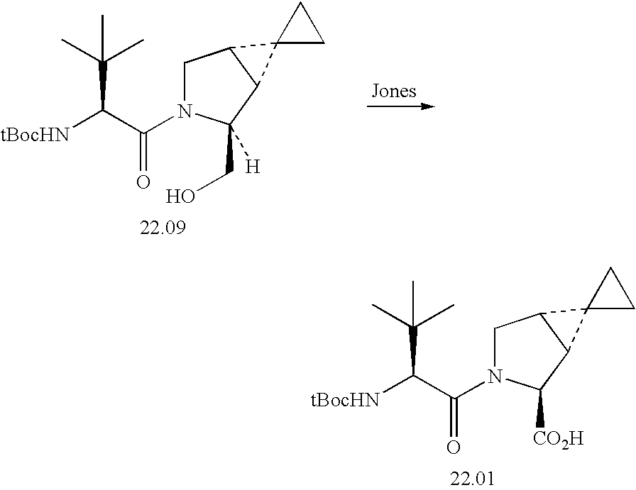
C1N(C(C([tBocHN])C(C)(C)C)=O)C([CO2H])C2C1C21CC1.C1N(C(C([tBocHN])C(C)(C)C)=O)C(CO)([H])C2C1C21CC1
